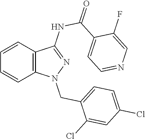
C1=CC2=C(C=C1)N(CC1=CC=C(Cl)C=C1Cl)N=C2NC(C1=CC=NC=C1F)=O
